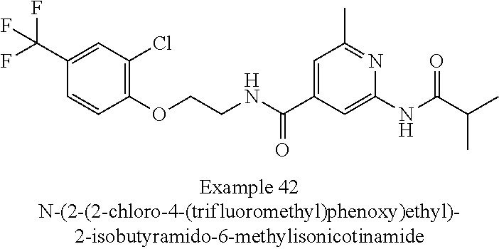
C1(C(F)(F)F)=CC(Cl)=C(OCCNC(C2=CC(C)=NC(NC(=O)C(C)C)=C2)=O)C=C1
